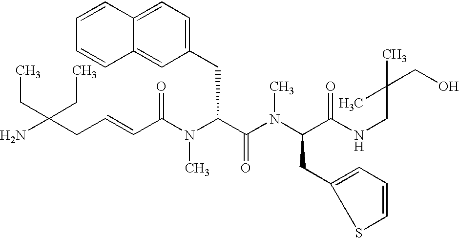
NC(CC=CC(N(C(C(=O)N(C)C(CC1=CC=CS1)C(=O)NCC(CO)(C)C)CC1=CC=C2C(=C1)C=CC=C2)C)=O)(CC)CC
